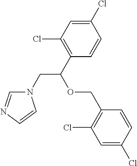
C1(Cl)=CC(Cl)=C(C(CN2C=NC=C2)OCC2=C(Cl)C=C(Cl)C=C2)C=C1
